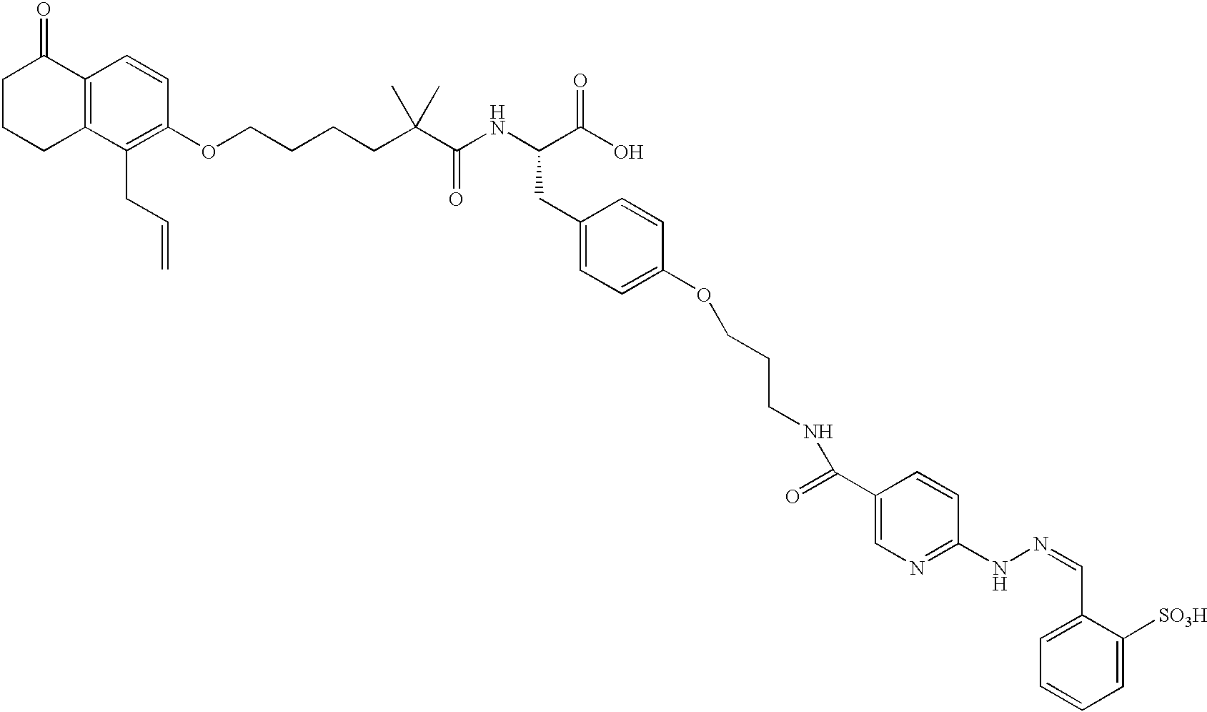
C1(=O)CCCC2=C1C=CC(OCCCCC(C(NC(C(O)=O)CC1=CC=C(OCCCNC(C3=CN=C(NN=CC4=CC=CC=C4[SO3H])C=C3)=O)C=C1)=O)(C)C)=C2CC=C
